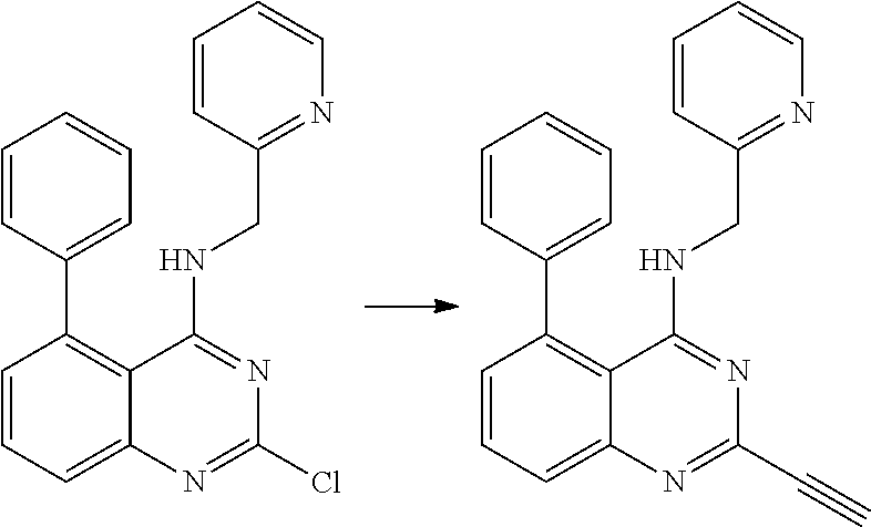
ClC1=NC2=CC=CC(C3=CC=CC=C3)=C2C(NCC2=NC=CC=C2)=N1.C(C1=NC2=CC=CC(C3=CC=CC=C3)=C2C(NCC2=NC=CC=C2)=N1)#C
